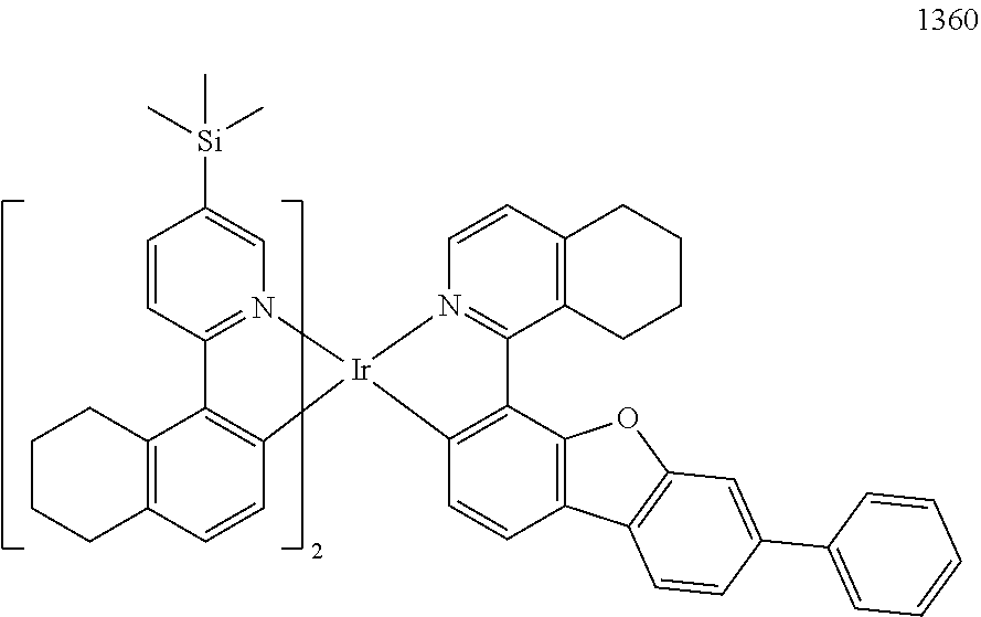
C1=CC2=N(C=C1[Si](C)(C)C)[Ir]1(C3=C2C2=C(C=C3)CCCC2)N2=C(C3=C(C=C2)CCCC3)C2=C1C=CC1=C2OC2=C1C=CC(C1=CC=CC=C1)=C2
